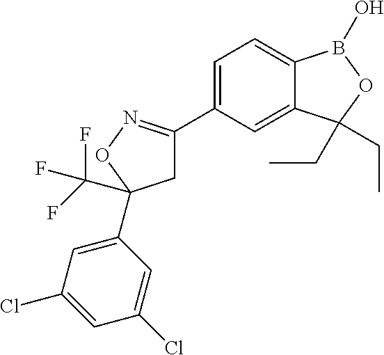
C1C(C2=CC=C3C(=C2)C(CC)(CC)OB3O)=NOC1(C1=CC(Cl)=CC(Cl)=C1)C(F)(F)F
